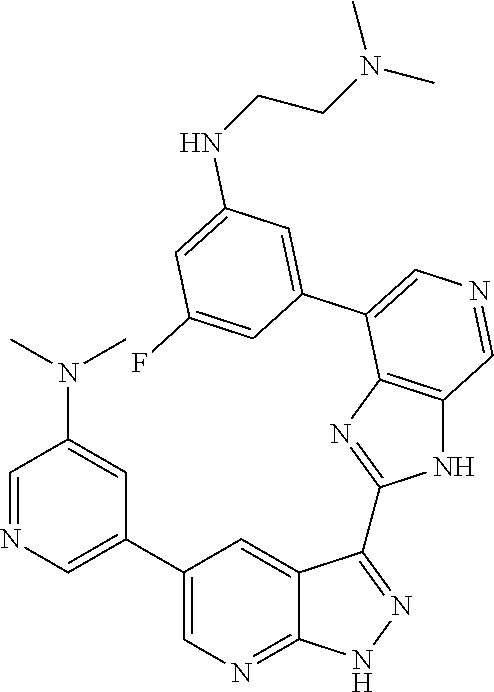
C1=C(C2=CN=CC3=C2N=C(C2=NNC4=NC=C(C5=CN=CC(N(C)C)=C5)C=C42)N3)C=C(F)C=C1NCCN(C)C
